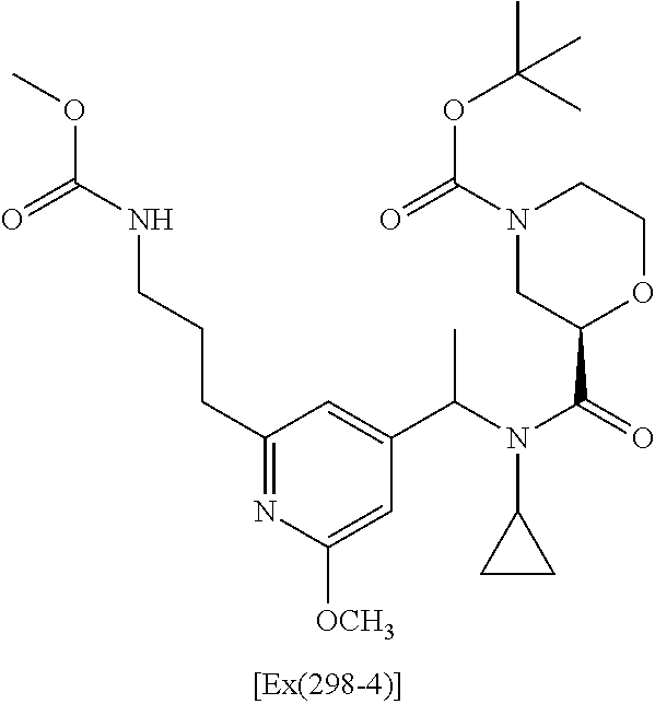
C1(CCCNC(OC)=O)=NC([OCH3])=CC(C(N(C2CC2)C(=O)C2OCCN(C(=O)OC(C)(C)C)C2)C)=C1
